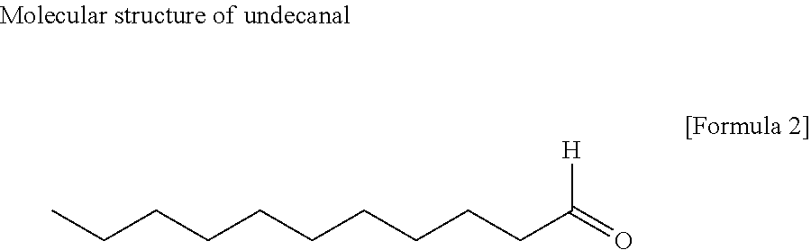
CCCCCCCCCCC(=O)[H]
